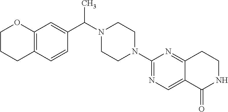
C12=C(C=CC(C(N3CCN(C4=NC=C5C(=N4)CCNC5=O)CC3)C)=C1)CCCO2
